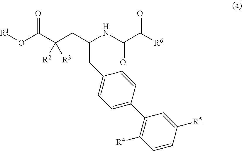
C1=CC([R5])=CC(C2=CC=C(CC(NC(=O)C([R6])=O)CC(C(=O)O[R1])([R2])[R3])C=C2)=C1[R4]
